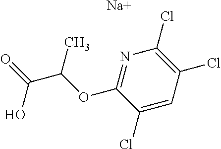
C1(Cl)=CC(Cl)=C(Cl)N=C1OC(C(=O)O)C.[Na]
